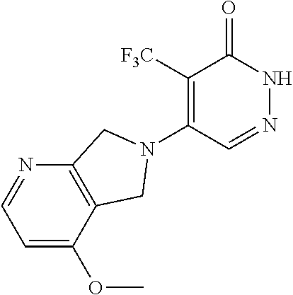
C1([F3C])=C(N2CC3=C(N=CC=C3OC)C2)C=NNC1=O
